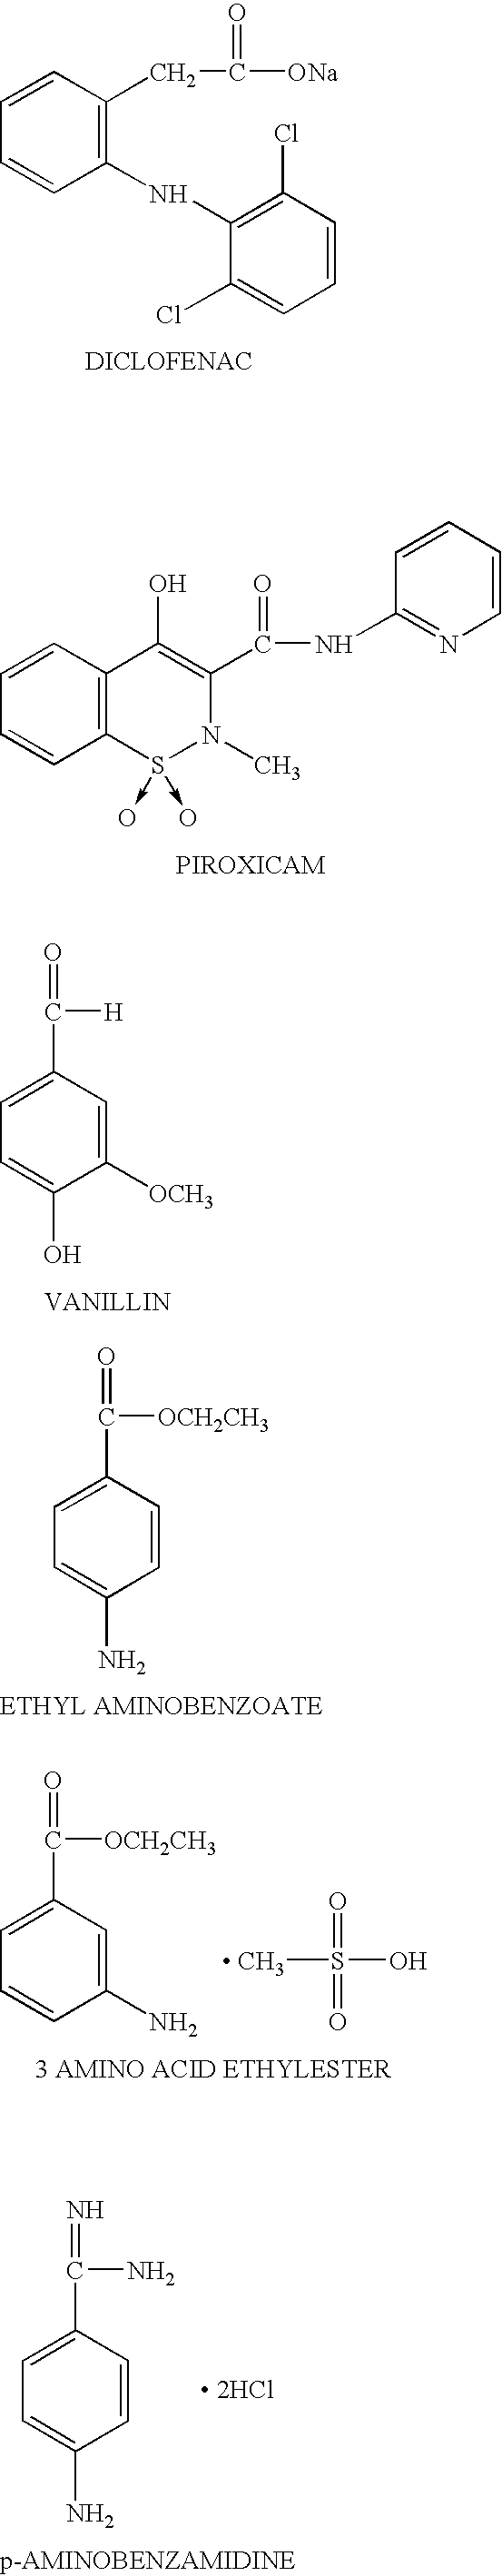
C1=CC(CC([ONa])=O)=C(NC2=C(Cl)C=CC=C2Cl)C=C1.C1=CC2=C(C=C1)S(->O)(->O)N(C)C(C(NC1=NC=CC=C1)=O)=C2O.C1=C(C(=O)[OCH2CH3])C=CC(N)=C1.C1=C(C(=O)[OCH2CH3])C=C(N)C=C1.[ CH3]S(O)(=O)=O.C1=C(C(=O)[H])C=C([OCH3])C(O)=C1.C1=C(C(=N)N)C=CC(N)=C1.[ 2HCl]
